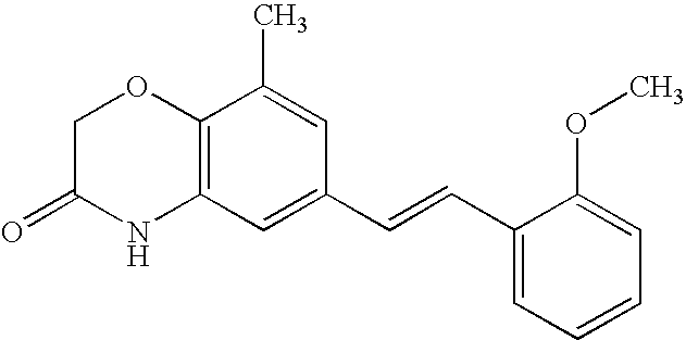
C12=C(C=C(C=CC3=CC=CC=C3OC)C=C1C)NC(=O)CO2
